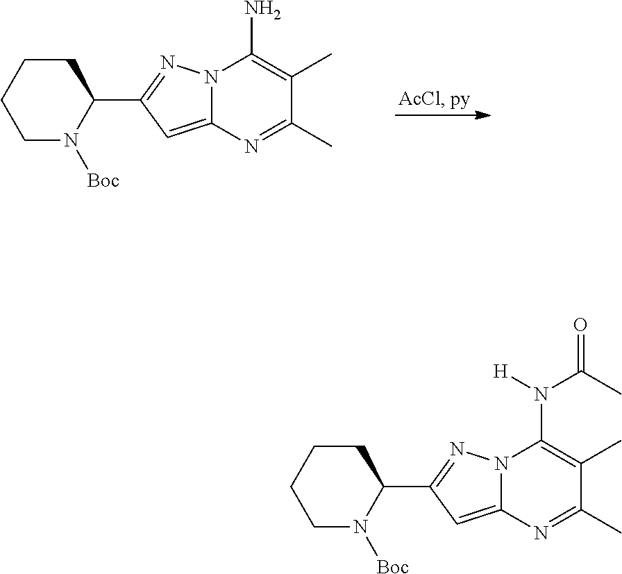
C1N([Boc])C(C2=NN3C(=C2)N=C(C)C(C)=C3N([H])C(C)=O)CCC1.C1N([Boc])C(C2=NN3C(=C2)N=C(C)C(C)=C3N)CCC1
